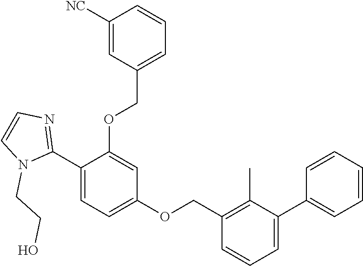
C1=CC=CC=C1C1=CC=CC(COC2=CC=C(C3=NC=CN3CCO)C(OCC3=CC=CC([NC])=C3)=C2)=C1C
